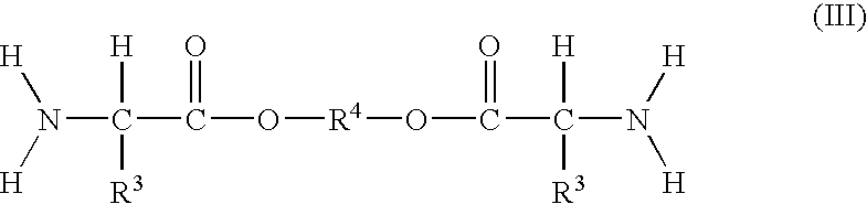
N(C(C(O[R4]OC(C(N([H])[H])([H])[R3])=O)=O)([H])[R3])([H])[H]
